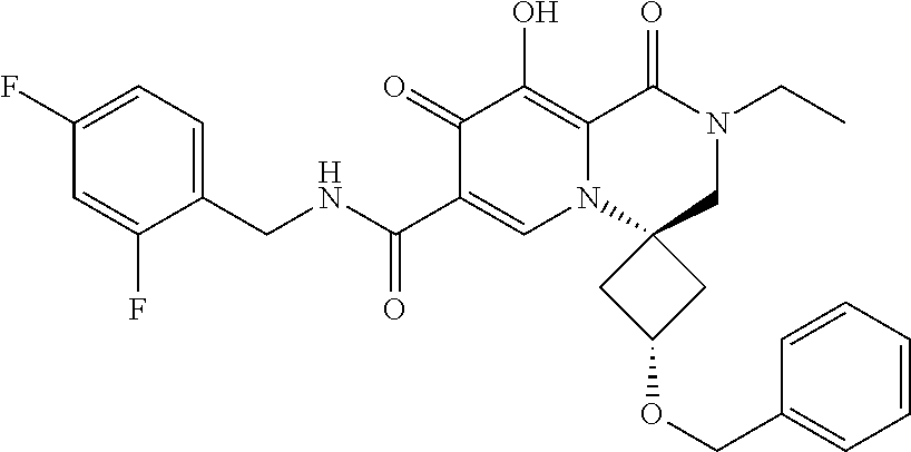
C1(F)=CC=C(CNC(C2=CN3C4(CN(CC)C(=O)C3=C(O)C2=O)CC(OCC2=CC=CC=C2)C4)=O)C(F)=C1
